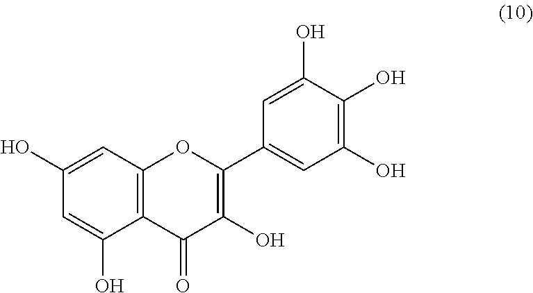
C12=C(C=C(O)C=C1O)OC(C1=CC(O)=C(O)C(O)=C1)=C(O)C2=O
